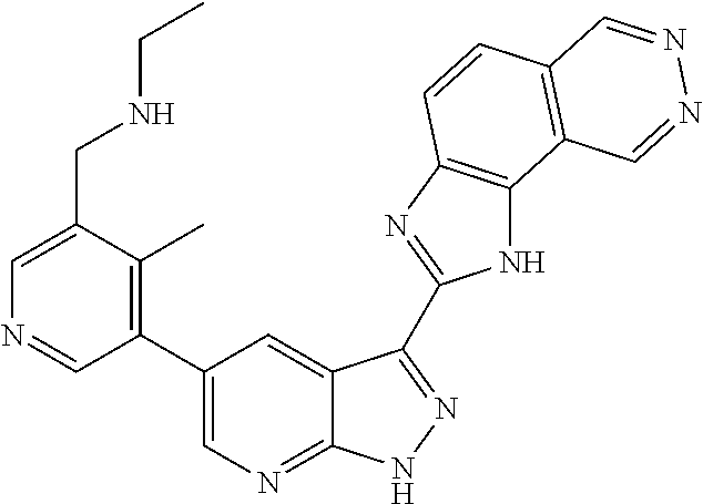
C1(C2=CN=C3C(=C2)C(C2=NC4=C(N2)C2=C(C=C4)C=NN=C2)=NN3)=C(C)C(CNCC)=CN=C1
